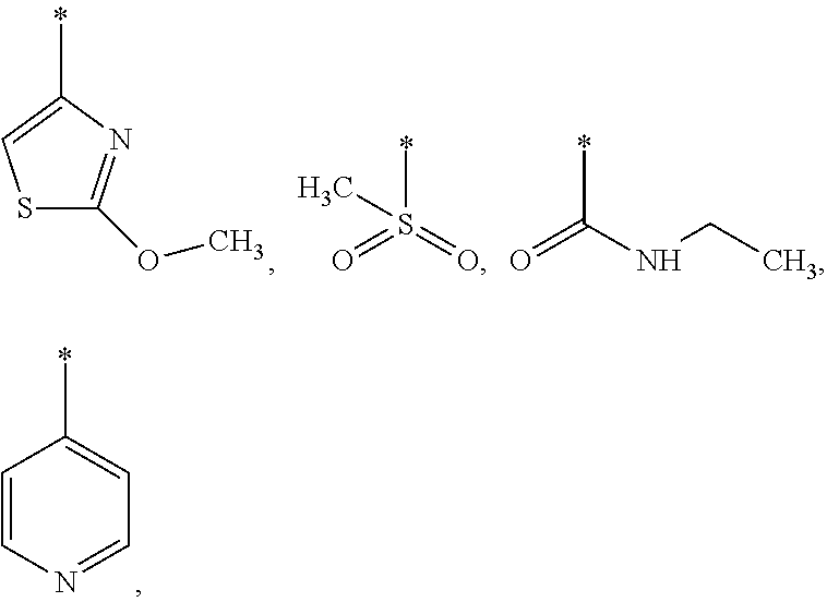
S1C(OC)=NC(C)=C1.S(=O)(=O)(C)C.C(=O)(NCC)C.C1=CN=CC=C1C
